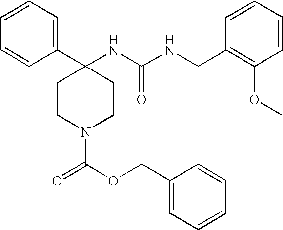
C1=CC=C(C2(NC(NCC3=C(OC)C=CC=C3)=O)CCN(C(OCC3=CC=CC=C3)=O)CC2)C=C1
